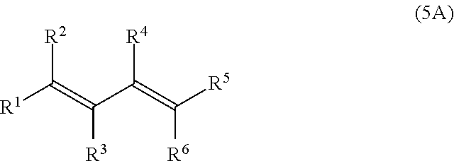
[R1]C(=C(C(=C([R5])[R6])[R4])[R3])[R2]
